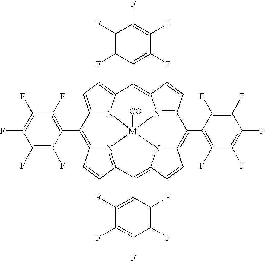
C12=CC=C3N1[M]14([CO])N5=C(C=CC5=C3C3=C(F)C(F)=C(F)C(F)=C3F)C(C3=C(F)C(F)=C(F)C(F)=C3F)=C3N1C(=C(C1=C(F)C(F)=C(F)C(F)=C1F)C1=N4C(=C2C2=C(F)C(F)=C(F)C(F)=C2F)C=C1)C=C3
